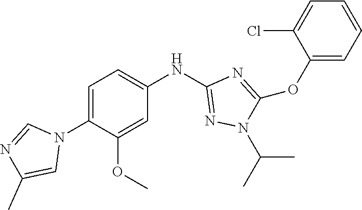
C1=C(N2C=NC(C)=C2)C(OC)=CC(NC2=NN(C(C)C)C(OC3=CC=CC=C3Cl)=N2)=C1
